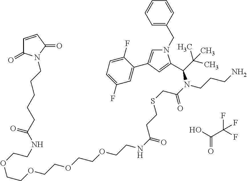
C1=CC(CN2C=C(C3=CC(F)=CC=C3F)C=C2C(N(C(CSCCC(NCCOCCOCCOCCOCCNC(CCCCCN2C(=O)C=CC2=O)=O)=O)=O)CCCN)C(C)(C)C)=CC=C1.OC(=O)C(F)(F)F
